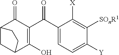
C12CC(CC1)C(O)=C(C(C1=CC=C([Y])C([SOnR1])=C1[X])=O)C2=O
